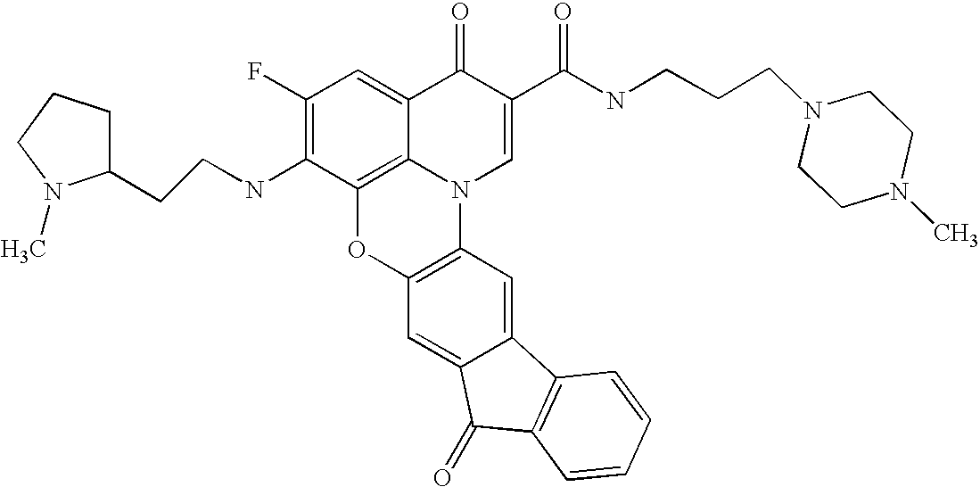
C1(F)=C(NCCC2CCCN2C)C2=C3C(=C1)C(=O)C(C(NCCCN1CCN(C)CC1)=O)=CN3C1=C(O2)C=C2C(=C1)C1=C(C2=O)C=CC=C1
